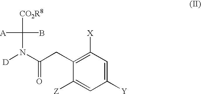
C1([Y])=CC([X])=C(CC(=O)N([D])C(B)([A])[CO2R8])C([Z])=C1
